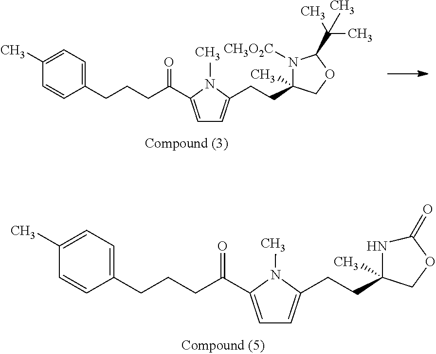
C1=C(C(CCCC2=CC=C(C)C=C2)=O)N(C)C(CCC2(C)NC(=O)OC2)=C1.C1=C(C(CCCC2=CC=C(C)C=C2)=O)N(C)C(CCC2(C)N([CH3O2C])C(C(C)(C)C)OC2)=C1
